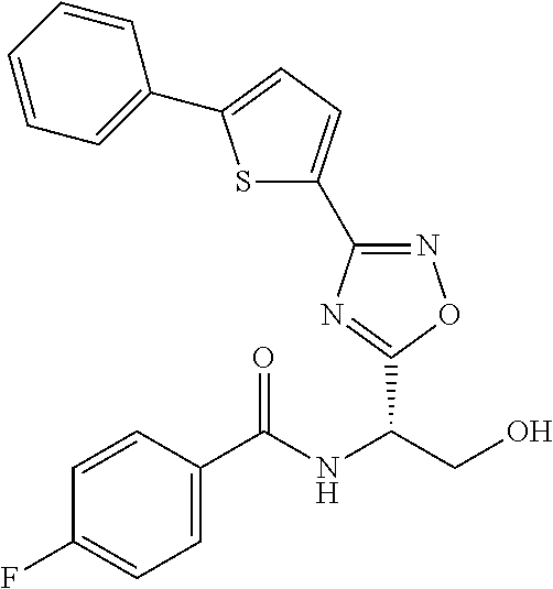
C1(C(NC(CO)C2=NC(C3=CC=C(C4=CC=CC=C4)S3)=NO2)=O)=CC=C(F)C=C1
